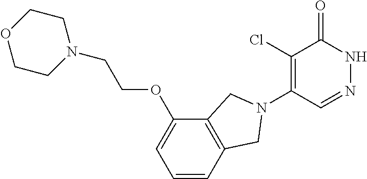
C1(Cl)=C(N2CC3=C(C(OCCN4CCOCC4)=CC=C3)C2)C=NNC1=O
